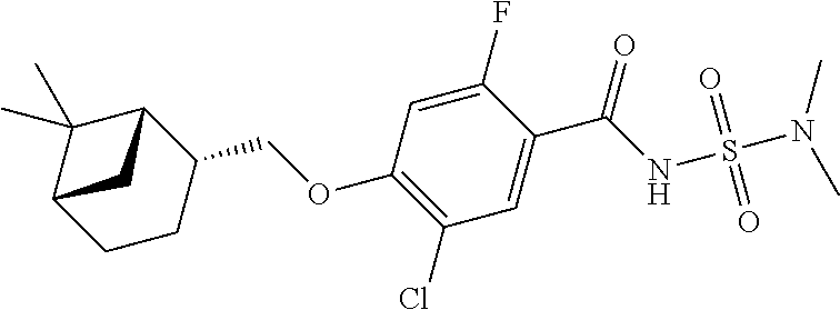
C1(Cl)=C(OCC2C3C(C)(C)C(CC2)C3)C=C(F)C(C(NS(=O)(=O)N(C)C)=O)=C1
